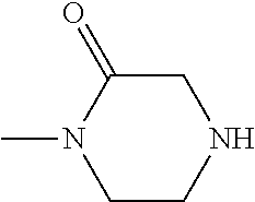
C1C(=O)N(C)CCN1
